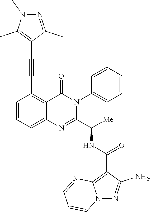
C1=CC=C2C(=C1C#CC1=C(C)N(C)N=C1C)C(=O)N(C1=CC=CC=C1)C(C([Me])NC(C1=C3N(N=C1[NH2])C=CC=N3)=O)=N2
